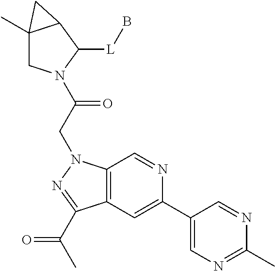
C12(C)CN(C(CN3C4=C(C=C(C5=CN=C(C)N=C5)N=C4)C(C(C)=O)=N3)=O)C([L]B)C1C2
